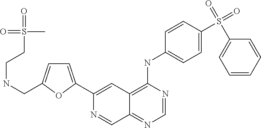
C1=C(C2=CC3=C(NC4=CC=C(S(C5=CC=CC=C5)(=O)=O)C=C4)N=CN=C3C=N2)OC(CNCCS(=O)(=O)C)=C1
